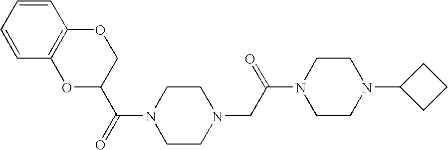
O1C(C(N2CCN(CC(=O)N3CCN(C4CCC4)CC3)CC2)=O)COC2=C1C=CC=C2
